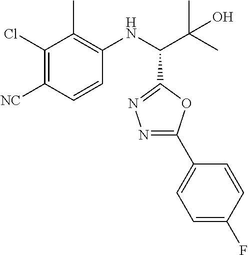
C1(Cl)=C([NC])C=CC(NC(C(C)(C)O)C2=NN=C(C3=CC=C(F)C=C3)O2)=C1C
